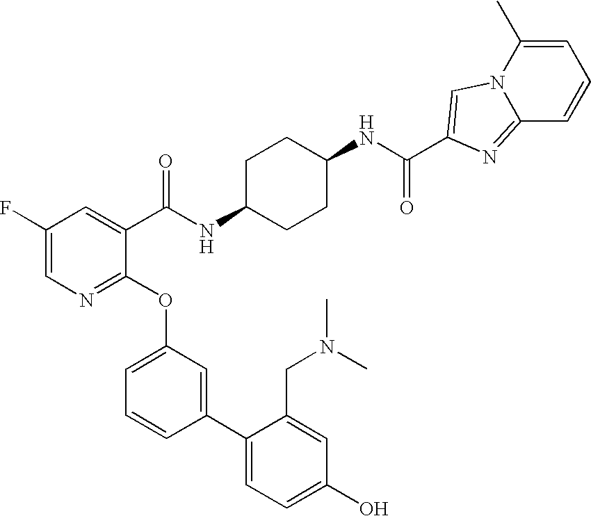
C1(F)=CN=C(OC2=CC=CC(C3=CC=C(O)C=C3CN(C)C)=C2)C(C(NC2CCC(NC(=O)C3=CN4C(C)=CC=CC4=N3)CC2)=O)=C1
